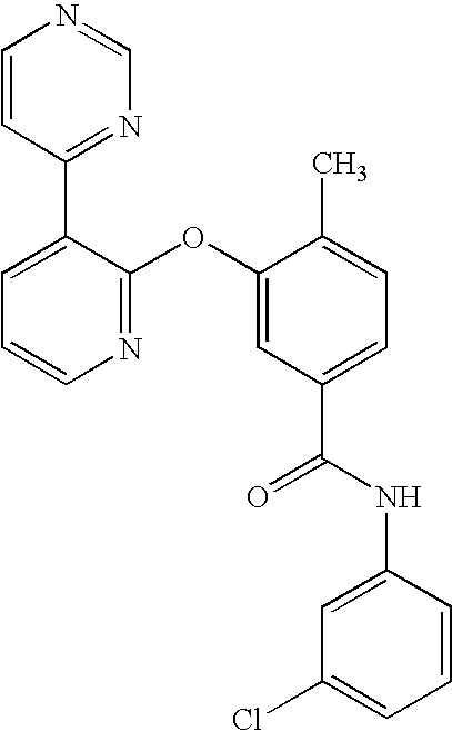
N1=C(OC2=CC(C(NC3=CC(Cl)=CC=C3)=O)=CC=C2C)C(C2=NC=NC=C2)=CC=C1
